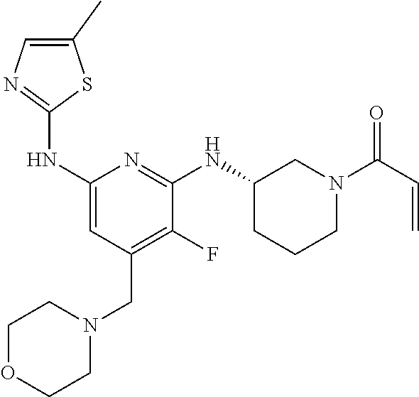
C1(C)=CN=C(NC2=CC(CN3CCOCC3)=C(F)C(NC3CCCN(C(C=C)=O)C3)=N2)S1
